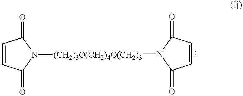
C1=CC(=O)N([(CH2)3O(CH2)4O(CH2)3]N2C(=O)C=CC2=O)C1=O
